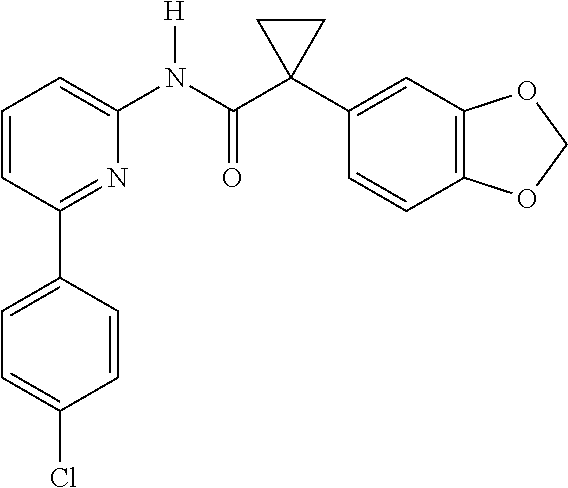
C1=CC(C2=CC=C(Cl)C=C2)=NC(N(C(C2(C3=CC4=C(C=C3)OCO4)CC2)=O)[H])=C1
